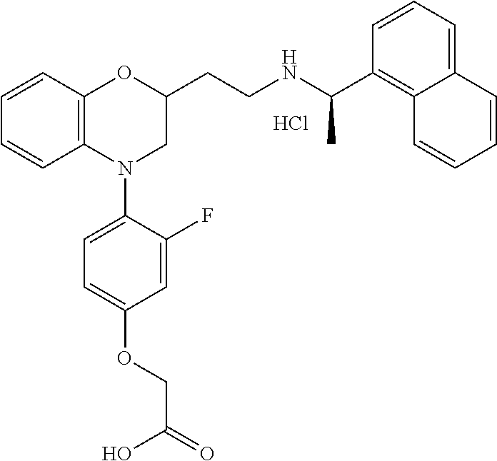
Cl.C1=CC2=C(C=C1)N(C1=CC=C(OCC(=O)O)C=C1F)CC(CCNC(C1=C3C(=CC=C1)C=CC=C3)C)O2
